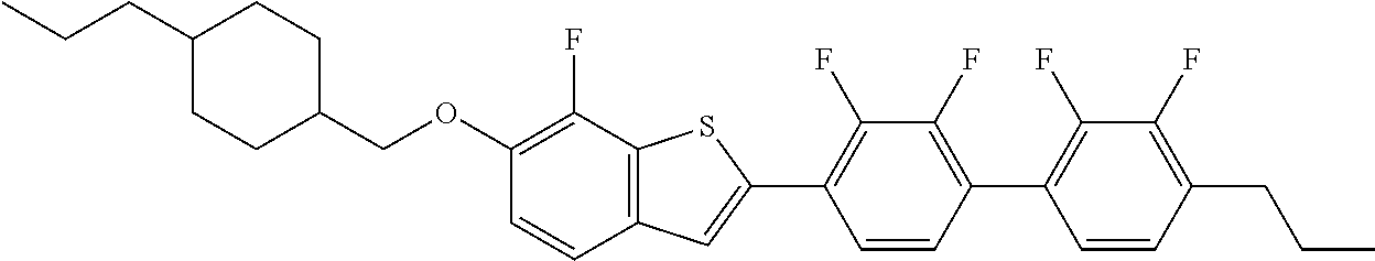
C1(COC2=C(F)C3=C(C=C2)C=C(C2=C(F)C(F)=C(C4=C(F)C(F)=C(CCC)C=C4)C=C2)S3)CCC(CCC)CC1
